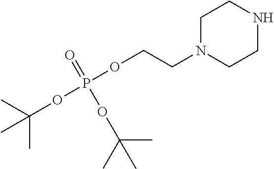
C1N(CCOP(OC(C)(C)C)(=O)OC(C)(C)C)CCNC1
